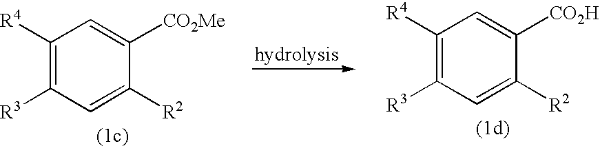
C1([R4])=C([R3])C=C([R2])C([CO2Me])=C1.C1([R4])=C([R3])C=C([R2])C([CO2H])=C1
